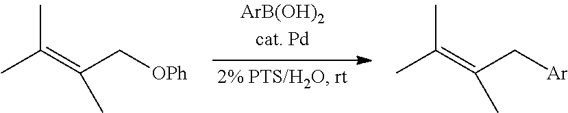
CC(C)=C(C[OPh])C.CC(C)=C(C[Ar])C
